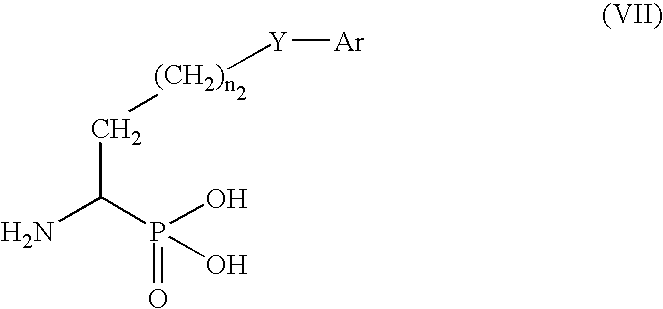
[(CH2)n]([Y][Ar])CC(N)P(=O)(O)O
